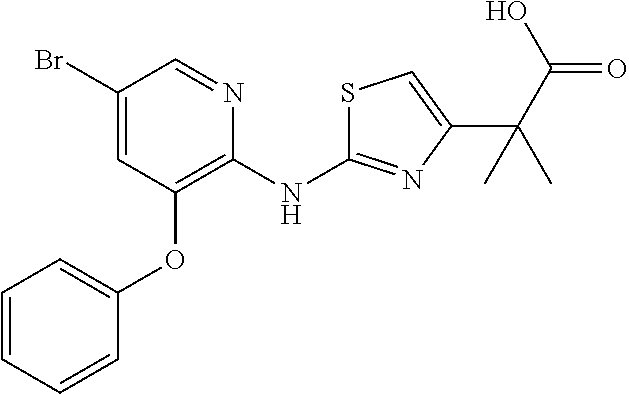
BrC1=CC(OC2=CC=CC=C2)=C(NC2=NC(C(C(=O)O)(C)C)=CS2)N=C1
